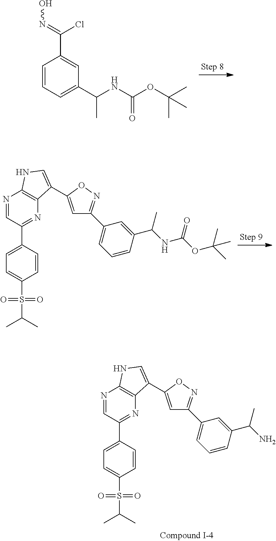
C1=CC=C(C(NC(OC(C)(C)C)=O)C)C=C1C(=NO)Cl.C1(C2=NC3=C(N=C2)NC=C3C2=CC(C3=CC=CC(C(NC(=O)OC(C)(C)C)C)=C3)=NO2)=CC=C(S(C(C)C)(=O)=O)C=C1.C1(C2=NC3=C(N=C2)NC=C3C2=CC(C3=CC=CC(C(N)C)=C3)=NO2)=CC=C(S(C(C)C)(=O)=O)C=C1
